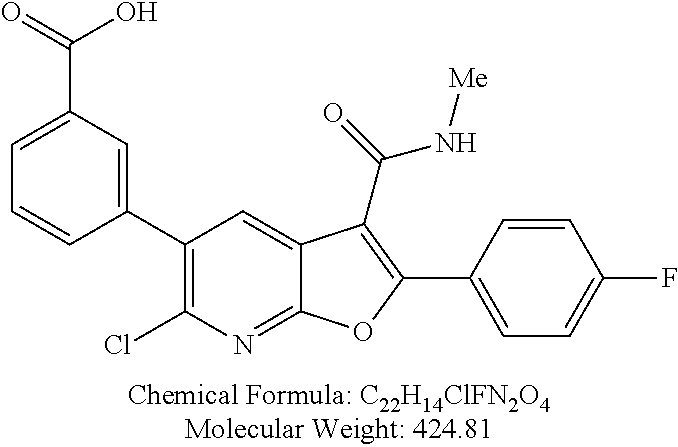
C1(C2=CC(C(=O)O)=CC=C2)=C(Cl)N=C2C(=C1)C(C(=O)N[Me])=C(C1=CC=C(F)C=C1)O2
